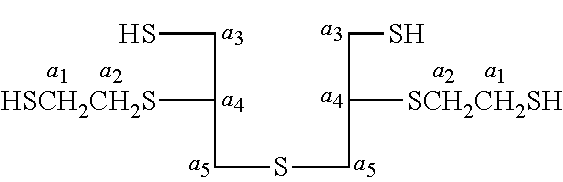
SCC(CSCC(CS)[SCH2CH2SH])[HSCH2CH2S]
